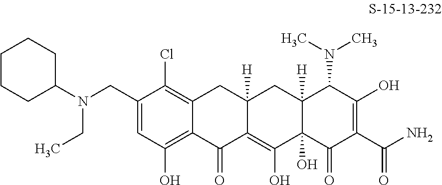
C12=C(Cl)C(CN(CC)C3CCCCC3)=CC(O)=C1C(=O)C1=C(O)C3(O)C([H])(CC1([H])C2)C(N(C)C)C(O)=C(C(N)=O)C3=O
